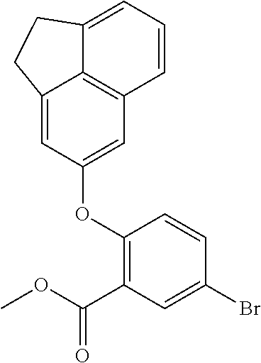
C12=CC(OC3=C(C(OC)=O)C=C(Br)C=C3)=CC3=C1C(=CC=C3)CC2
